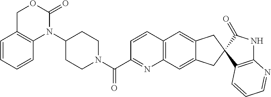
C12=C(C=C3C(=C1)CC1(C3)C3=C(NC1=O)N=CC=C3)N=C(C(N1CCC(N3C(=O)OCC4=C3C=CC=C4)CC1)=O)C=C2
